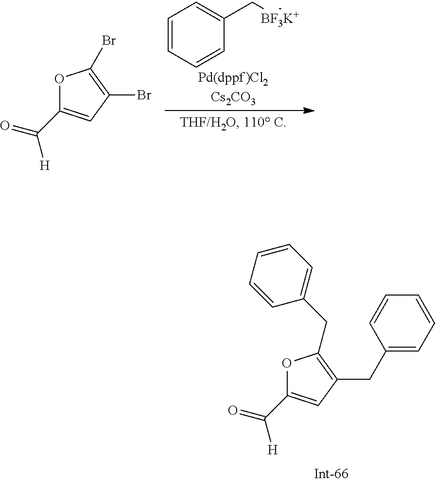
C1=CC=CC(C[BF3K+])=C1.O1C(C(=O)[H])=CC(Br)=C1Br.[Pd(dppf)Cl2Cs2CO3].O1C(C(=O)[H])=CC(CC2=CC=CC=C2)=C1CC1=CC=CC=C1
